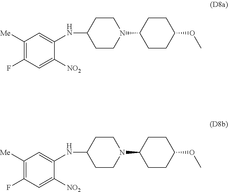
C1(NC2=CC([Me])=C(F)C=C2[NO2])CCN(C2CCC(OC)CC2)CC1.C1(NC2=CC([Me])=C(F)C=C2[NO2])CCN(C2CCC(OC)CC2)CC1
